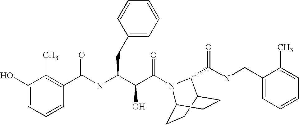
C(NC(C(C(=O)N1C2CCC(CC2)C1C(NCC1=CC=CC=C1C)=O)O)CC1=CC=CC=C1)(C1=C(C)C(O)=CC=C1)=O
